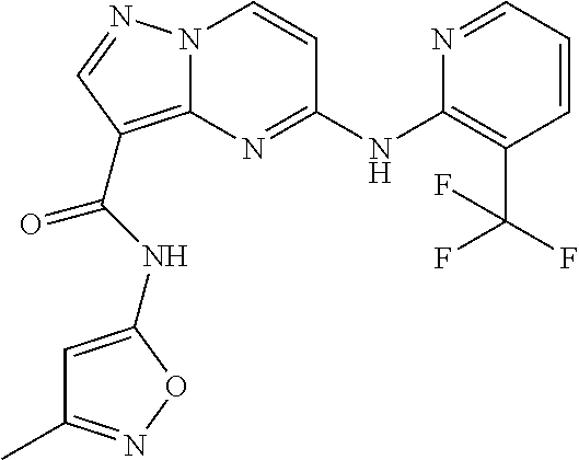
N(C1=NC2=C(C(=O)NC3=CC(C)=NO3)C=NN2C=C1)C1=C(C(F)(F)F)C=CC=N1
